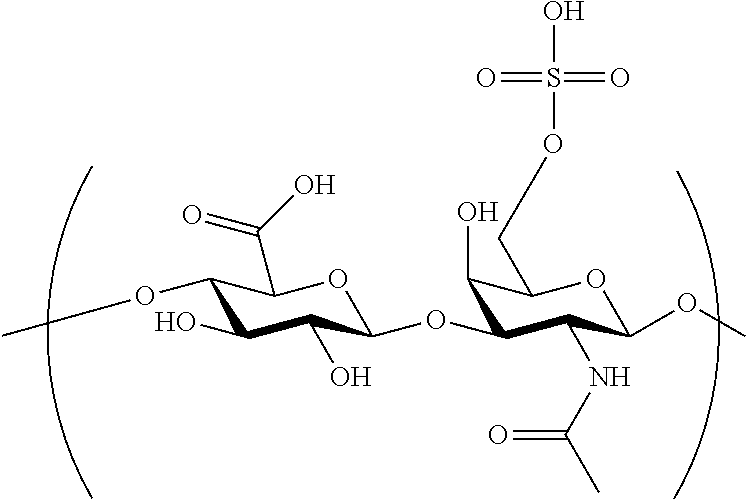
C1(OC)C(C(O)=O)OC(OC2C(O)C(COS(O)(=O)=O)OC(OC)C2NC(C)=O)C(O)C1O
